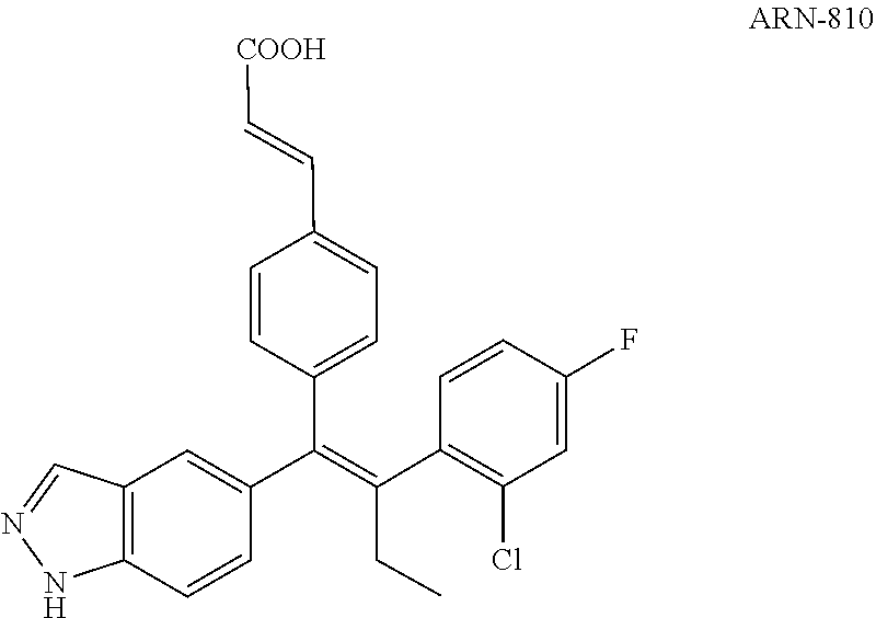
C1(C(CC)=C(C2=CC=C(C=C[COOH])C=C2)C2=CC3=C(C=C2)NN=C3)=C(Cl)C=C(F)C=C1
